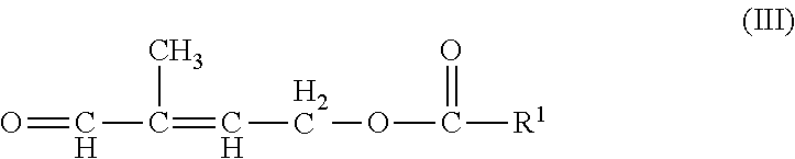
O=CC(=CCOC([R1])=O)C
